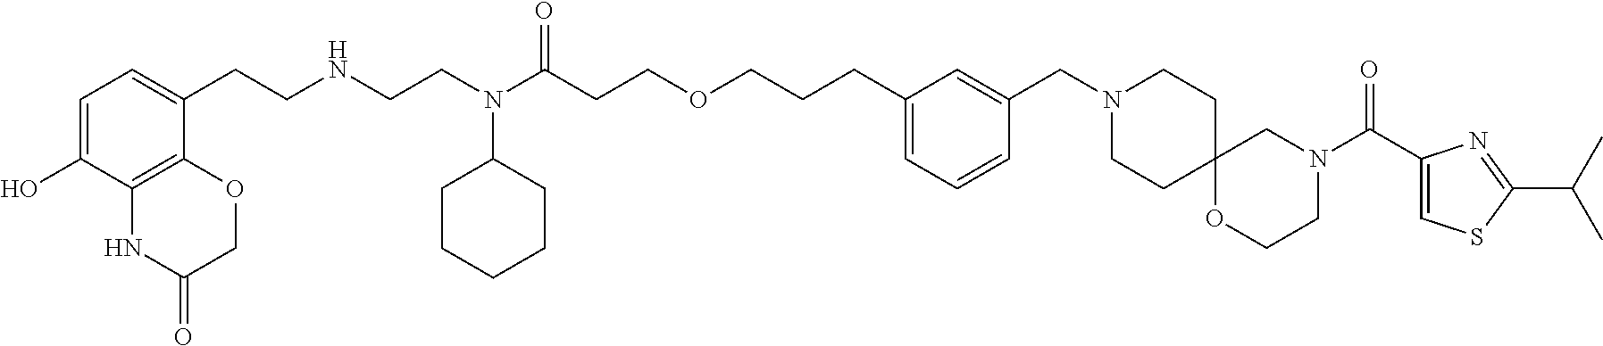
C(CC(N(CCNCCC1=CC=C(O)C2=C1OCC(=O)N2)C1CCCCC1)=O)OCCCC1=CC=CC(CN2CCC3(CC2)CN(C(C2=CSC(C(C)C)=N2)=O)CCO3)=C1
